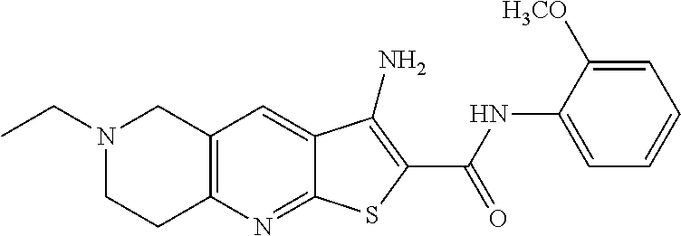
N1(CC)CCC2=C(C1)C=C1C(=N2)SC(C(NC2=CC=CC=C2[H3CO])=O)=C1N
